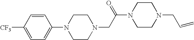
N1(C2=CC=C([CF3])C=C2)CCN(CC(N2CCN(CC=C)CC2)=O)CC1
